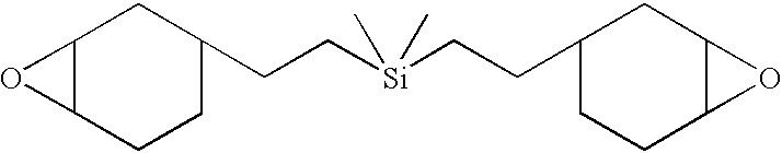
C12C(CCC(CC[Si](CCC3CCC4C(C3)O4)(C)C)C1)O2
